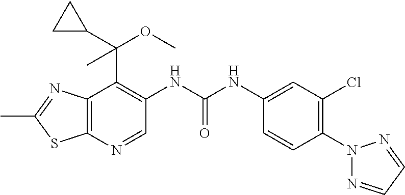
C1=NN(C2=C(Cl)C=C(NC(NC3=C(C(C4CC4)(OC)C)C4=C(SC(C)=N4)N=C3)=O)C=C2)N=C1
